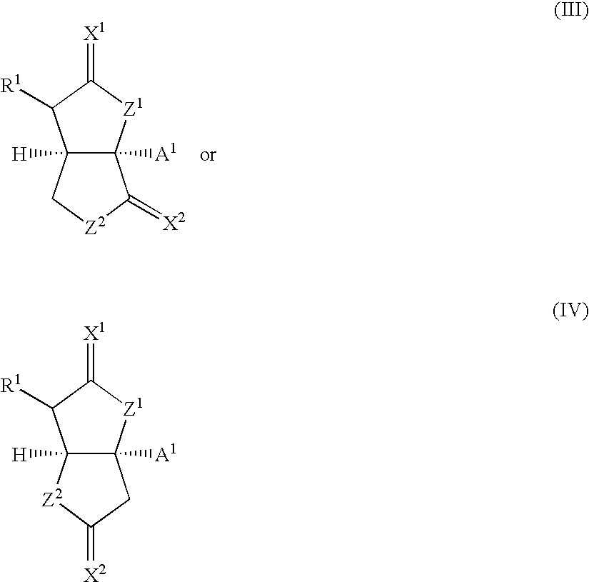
C12([H])C([A1])(C(=[X2])[Z2]C1)[Z1]C(=[X1])C2[R1].C12([H])C([A1])(CC(=[X2])[Z2]1)[Z1]C(=[X1])C2[R1]
